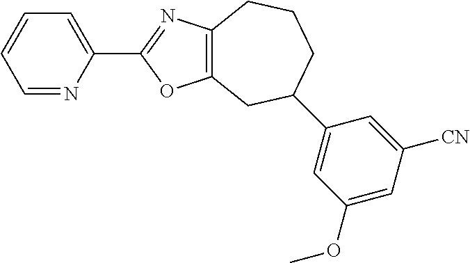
C1=NC(C2=NC3=C(O2)CC(C2=CC(OC)=CC([CN])=C2)CCC3)=CC=C1
